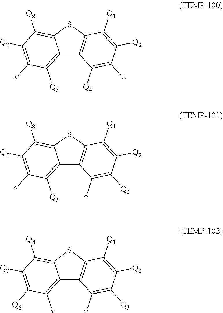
C12=C([Q5])C(*)=C([Q7])C([Q8])=C1SC1=C2C([Q4])=C(*)C([Q2])=C1[Q1].C12=C([Q5])C(*)=C([Q7])C([Q8])=C1SC1=C2C(*)=C([Q3])C([Q2])=C1[Q1].C12=C(*)C([Q6])=C([Q7])C([Q8])=C1SC1=C2C(*)=C([Q3])C([Q2])=C1[Q1]
